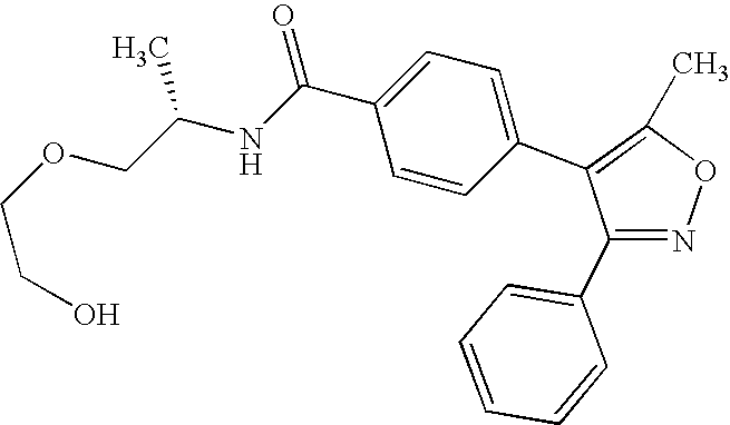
C1(C2=CC=CC=C2)=NOC(C)=C1C1=CC=C(C(NC(COCCO)C)=O)C=C1
